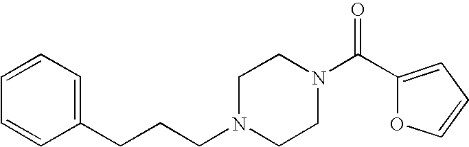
C(N1CCN(C(C2=CC=CO2)=O)CC1)CCC1=CC=CC=C1
